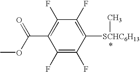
C1(F)=C(F)C([SCHC6H13]C)=C(F)C(F)=C1C(OC)=O
